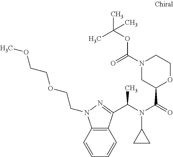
C(N(C(=O)C1OCCN(C(=O)OC(C)(C)C)C1)C1CC1)(C)C1=NN(CCOCCOC)C2=C1C=CC=C2
